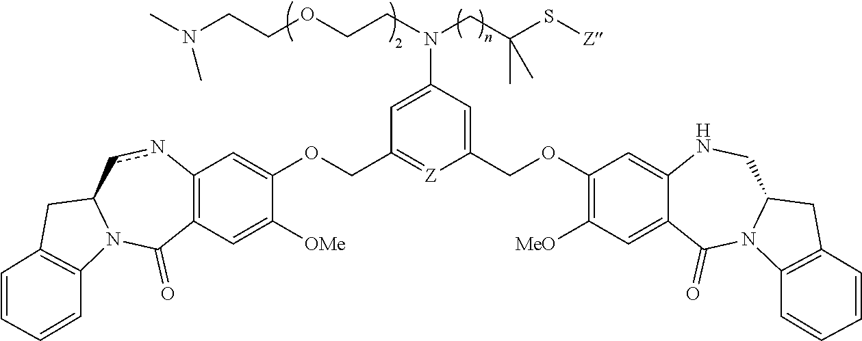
C(OCCN(CC(S[Z])(C)C)C1=CC(COC2=CC3=C(C=C2[OMe])C(=O)N2C(cn3)CC3=C2C=CC=C3)=[Z]C(COC2=C([MeO])C=C3C(=C2)NCC2N(C3=O)C3=C(C2)C=CC=C3)=C1)CN(C)C
